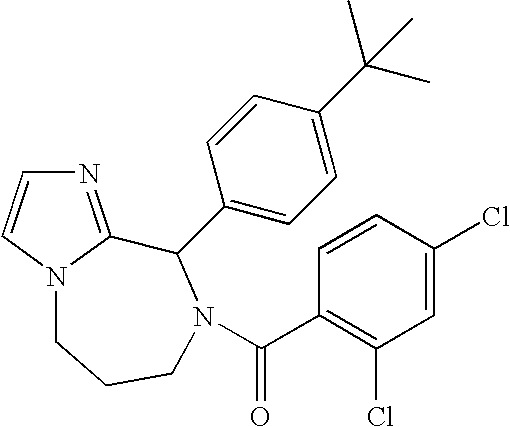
N1=C2N(C=C1)CCCN(C(C1=C(Cl)C=C(Cl)C=C1)=O)C2C1=CC=C(C(C)(C)C)C=C1
